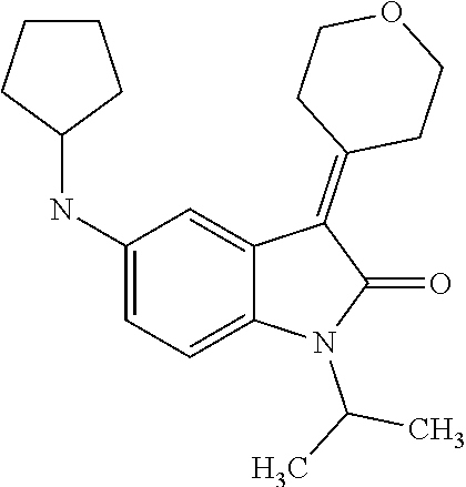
CC(N1C(=O)C(=C2CCOCC2)C2=CC(NC3CCCC3)=CC=C12)C
